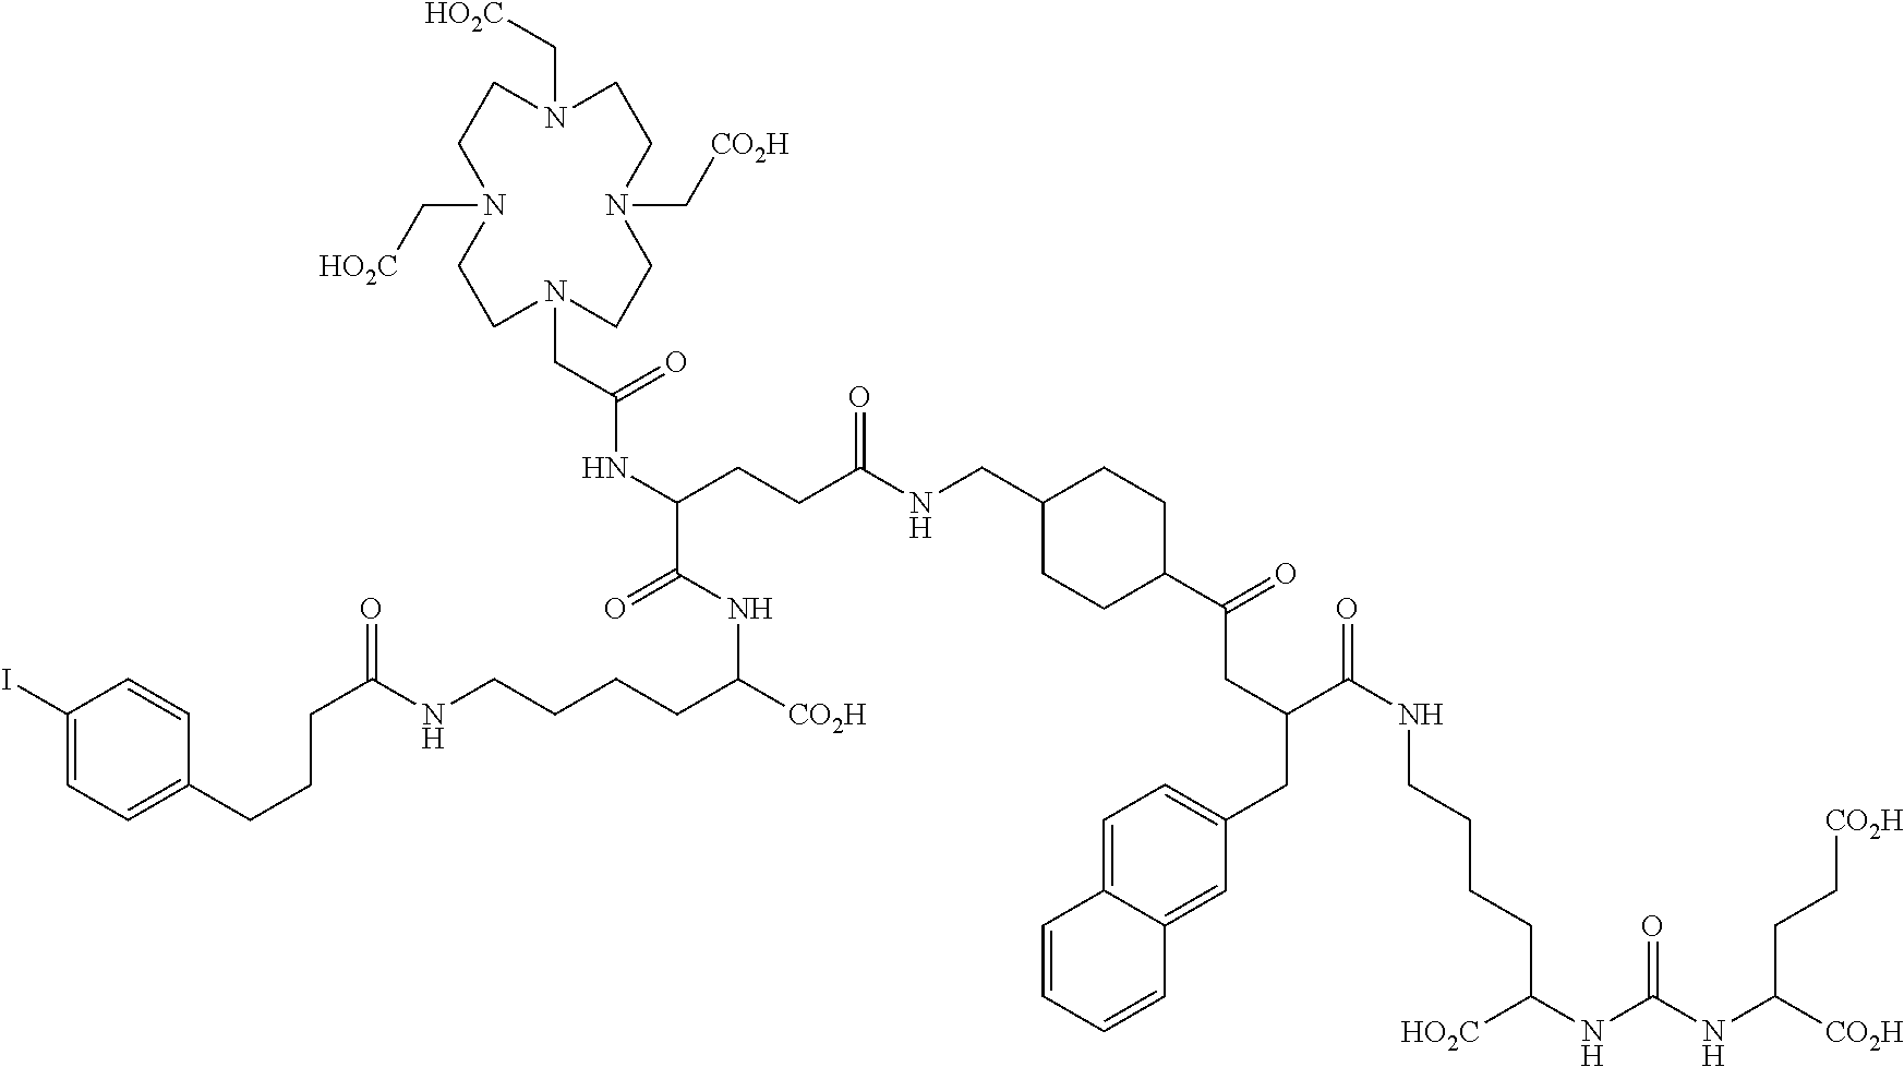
C1=C(I)C=CC(CCCC(NCCCCC(NC(=O)C(NC(=O)CN2CCN(C[HO2C])CCN(C[HO2C])CCN(C[CO2H])CC2)CCC(=O)NCC2CCC(C(=O)CC(CC3=CC=C4C(=C3)C=CC=C4)C(NCCCCC(NC(NC([CO2H])CC[CO2H])=O)[HO2C])=O)CC2)[CO2H])=O)=C1
